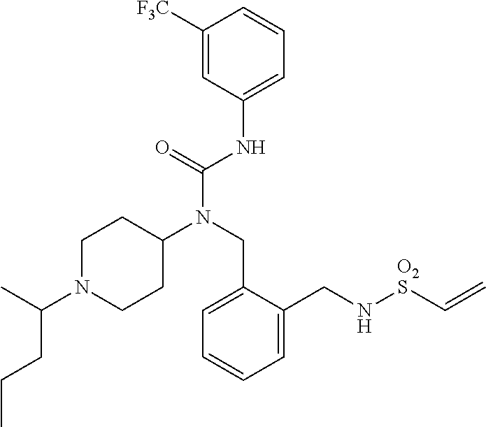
C1([F3C])=CC(NC(N(CC2=CC=CC=C2CN[O2S]C=C)C2CCN(C(C)CCC)CC2)=O)=CC=C1
